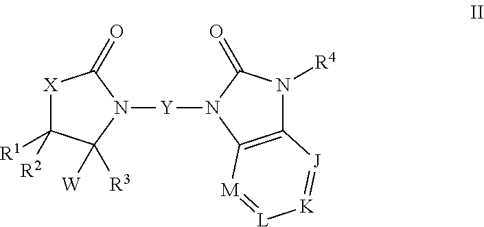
[X]1C([R1])([R2])C([W])([R3])N([Y]N2C3=C(N([R4])C2=O)[J]=[K][L]=[M]3)C1=O
